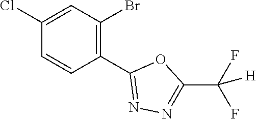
C1(C2=NN=C(C(F)(F)[H])O2)=C(Br)C=C(Cl)C=C1
